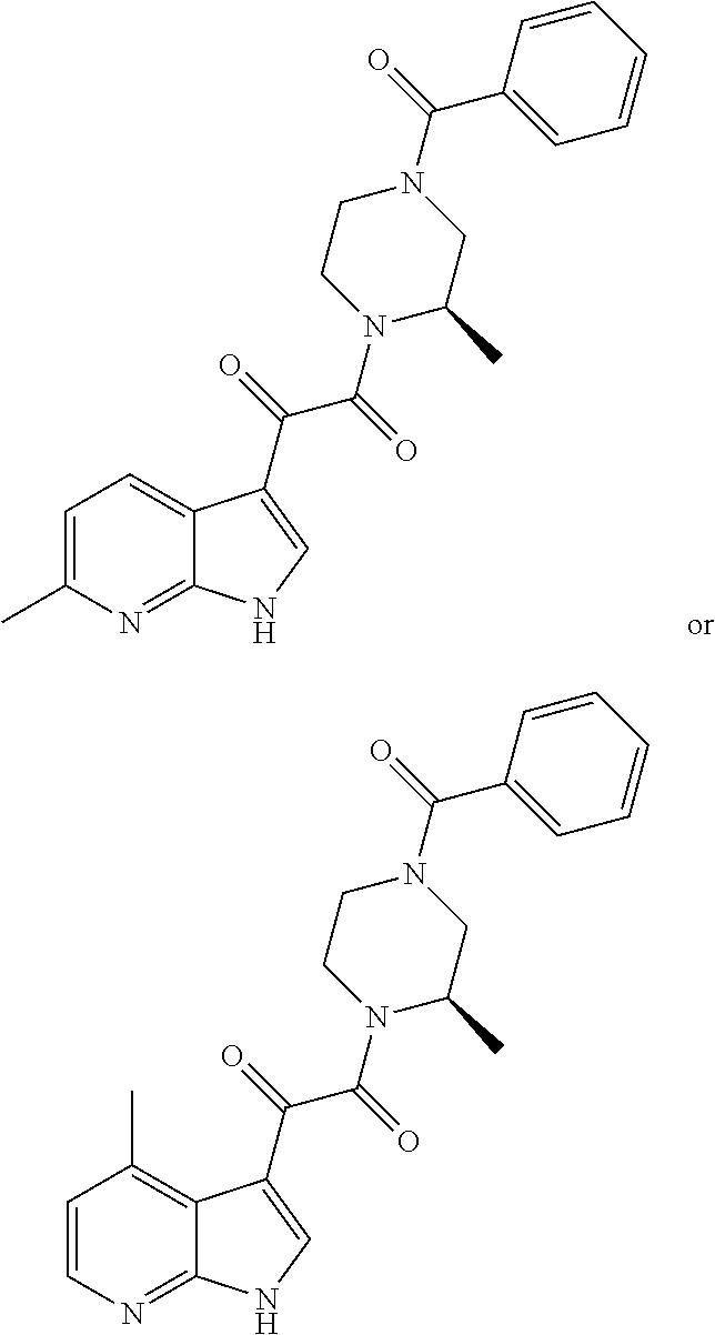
C1=C(C)N=C2C(=C1)C(C(C(N1C(C)CN(C(C3=CC=CC=C3)=O)CC1)=O)=O)=CN2.C1=CN=C2C(=C1C)C(C(C(N1C(C)CN(C(C3=CC=CC=C3)=O)CC1)=O)=O)=CN2
